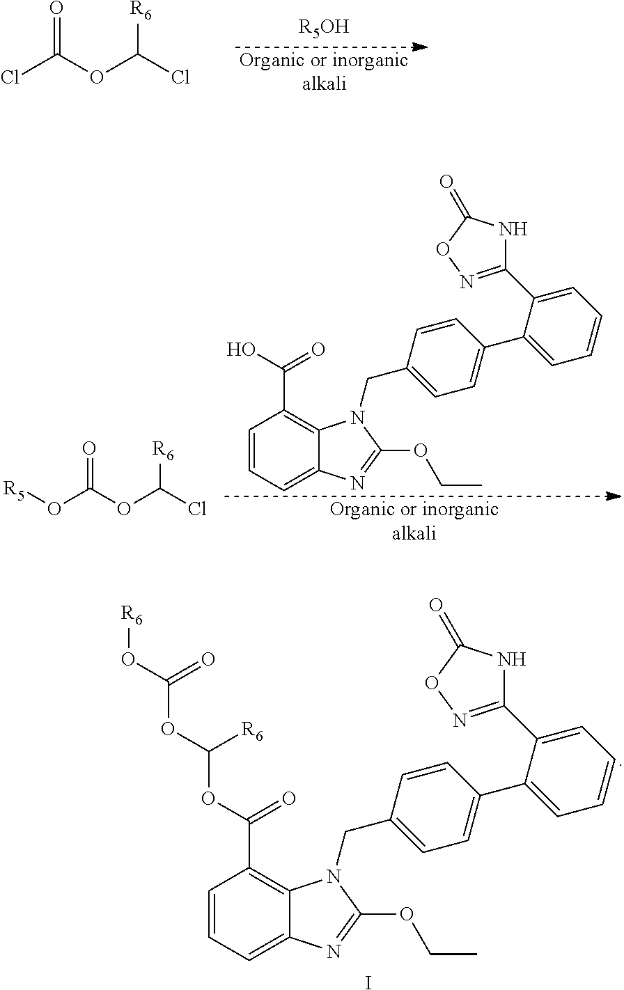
ClC(OC(Cl)[R6])=O.[R5OH].[Organic or inorganicalkali].O(C(OC(Cl)[R6])=O)[R5].[Organic or inorganicalkali].C1=CC=C2C(=C1C(O)=O)N(CC1=CC=C(C3=CC=CC=C3C3=NOC(=O)N3)C=C1)C(OCC)=N2.C1=CC=C2C(=C1C(OC(OC(O[R6])=O)[R6])=O)N(CC1=CC=C(C3=CC=CC=C3C3=NOC(=O)N3)C=C1)C(OCC)=N2.I
